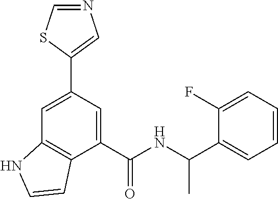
C1=C(C2=CN=CS2)C=C(C(NC(C2=CC=CC=C2F)C)=O)C2=C1NC=C2
